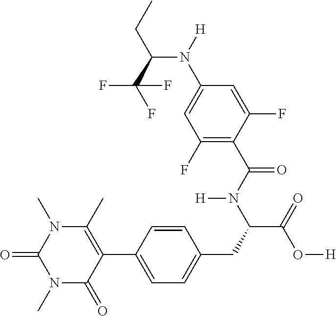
O=C1N(C)C(=O)C(C2=CC=C(CC(C(=O)O[H])N(C(C3=C(F)C=C(N(C(CC)C(F)(F)F)[H])C=C3F)=O)[H])C=C2)=C(C)N1C
